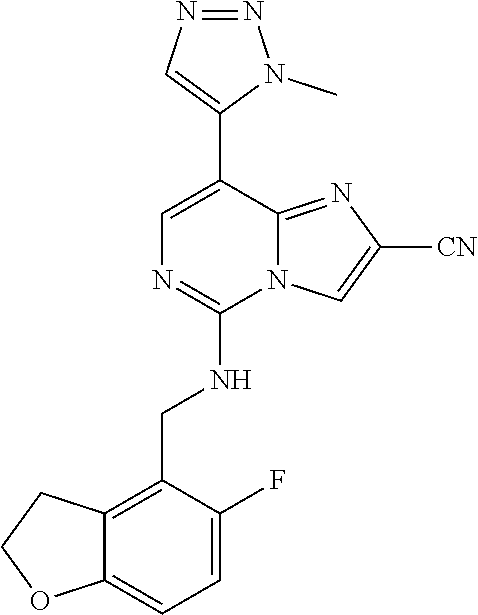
C1(C2=CN=C(NCC3=C4C(=CC=C3F)OCC4)N3C2=NC([CN])=C3)=CN=NN1C
